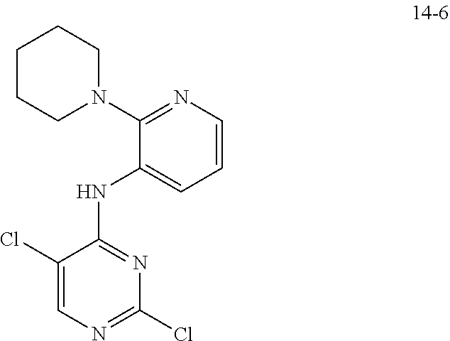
C1(Cl)=NC=C(Cl)C(NC2=CC=CN=C2N2CCCCC2)=N1
